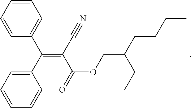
C1=CC=CC(C(C2=CC=CC=C2)=C(C#N)C(=O)OCC(CCCC)CC)=C1
